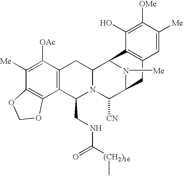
C1([Me])=C([OAc])C2=C(C3=C1OCO3)C(CNC(=O)[(CH2)16]C)N1C(C2)C2N([Me])C(C1[CN])CC1=C2C(O)=C([OMe])C([Me])=C1
